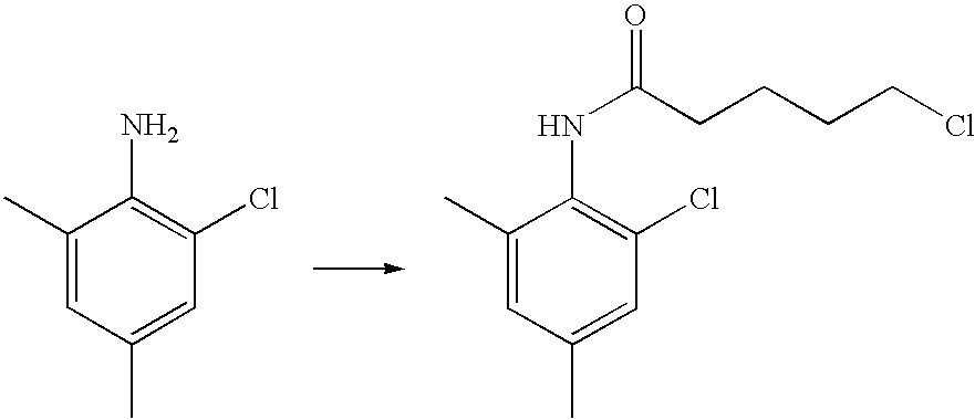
C1(C)=CC(C)=CC(Cl)=C1N.C1(C)=CC(C)=CC(Cl)=C1NC(CCCCCl)=O
